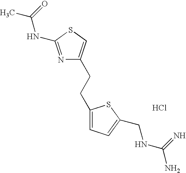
N1=C(NC(C)=O)SC=C1CCC1=CC=C(CNC(N)=N)S1.Cl
